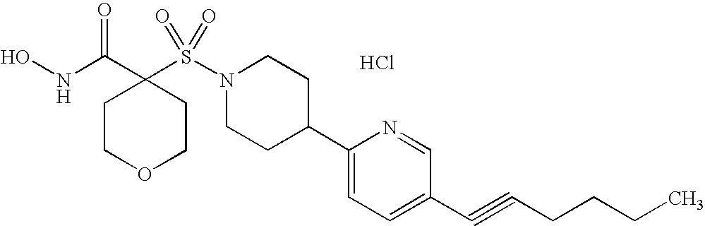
Cl.ONC(C1(S(N2CCC(C3=CC=C(C#CCCCC)C=N3)CC2)(=O)=O)CCOCC1)=O
